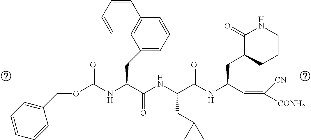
O(C(NC(C(NC(C(NC(C=C([CN])[CONH2])CC1CCCNC1=O)=O)CC(C)C)=O)CC1=CC=CC2=C1C=CC=C2)=O)CC1=CC=CC=C1
